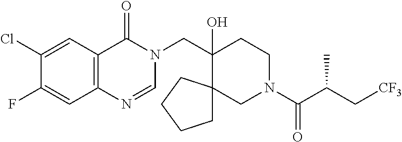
C(C1(O)CCN(C(C(C[CF3])C)=O)CC12CCCC2)N1C(=O)C2=C(N=C1)C=C(F)C(Cl)=C2
